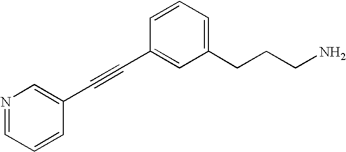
C1(CCCN)=CC=CC(C#CC2=CN=CC=C2)=C1
